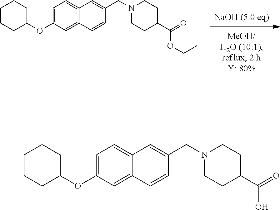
C1=C(OC2CCCCC2)C=C2C(=C1)C=C(CN1CCC(C(=O)OCC)CC1)C=C2.C1=C(OC2CCCCC2)C=C2C(=C1)C=C(CN1CCC(C(=O)O)CC1)C=C2
